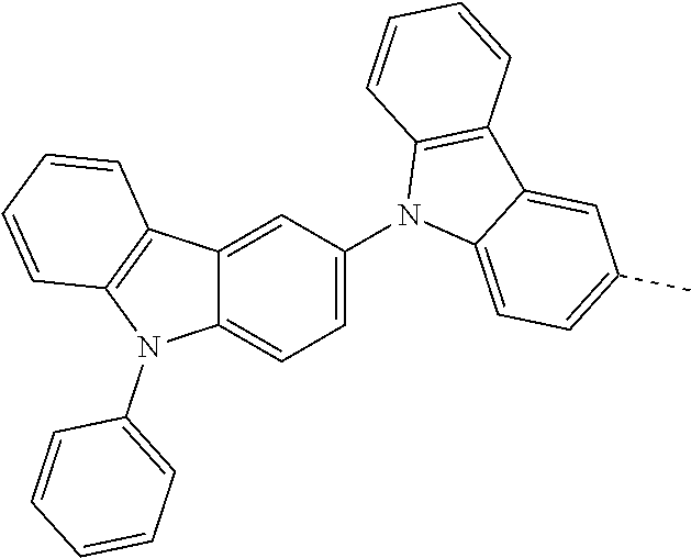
C1=C(N2C3=CC=C(C)C=C3C3=C2C=CC=C3)C=C2C(=C1)N(C1=CC=CC=C1)C1=C2C=CC=C1
